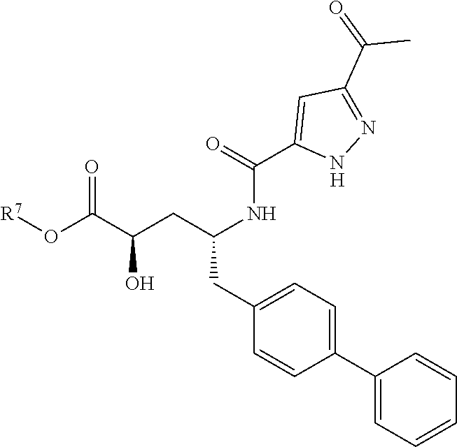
O(C(C(CC(NC(C1=CC(C(=O)C)=NN1)=O)CC1=CC=C(C2=CC=CC=C2)C=C1)O)=O)[R7].[H]
